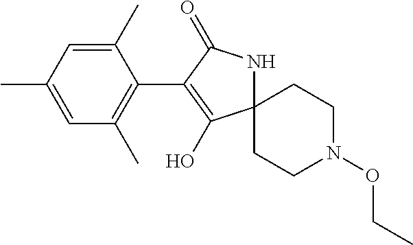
C1CN(OCC)CCC12NC(=O)C(C1=C(C)C=C(C)C=C1C)=C2O
